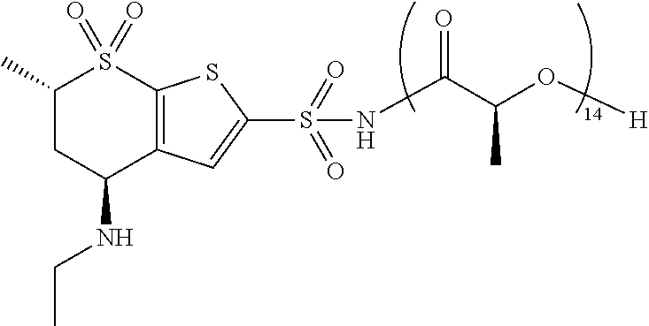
C1(C)CC(NCC)C2=C(S1(=O)=O)SC(S(=O)(=O)NC(C(O[H])C)=O)=C2
